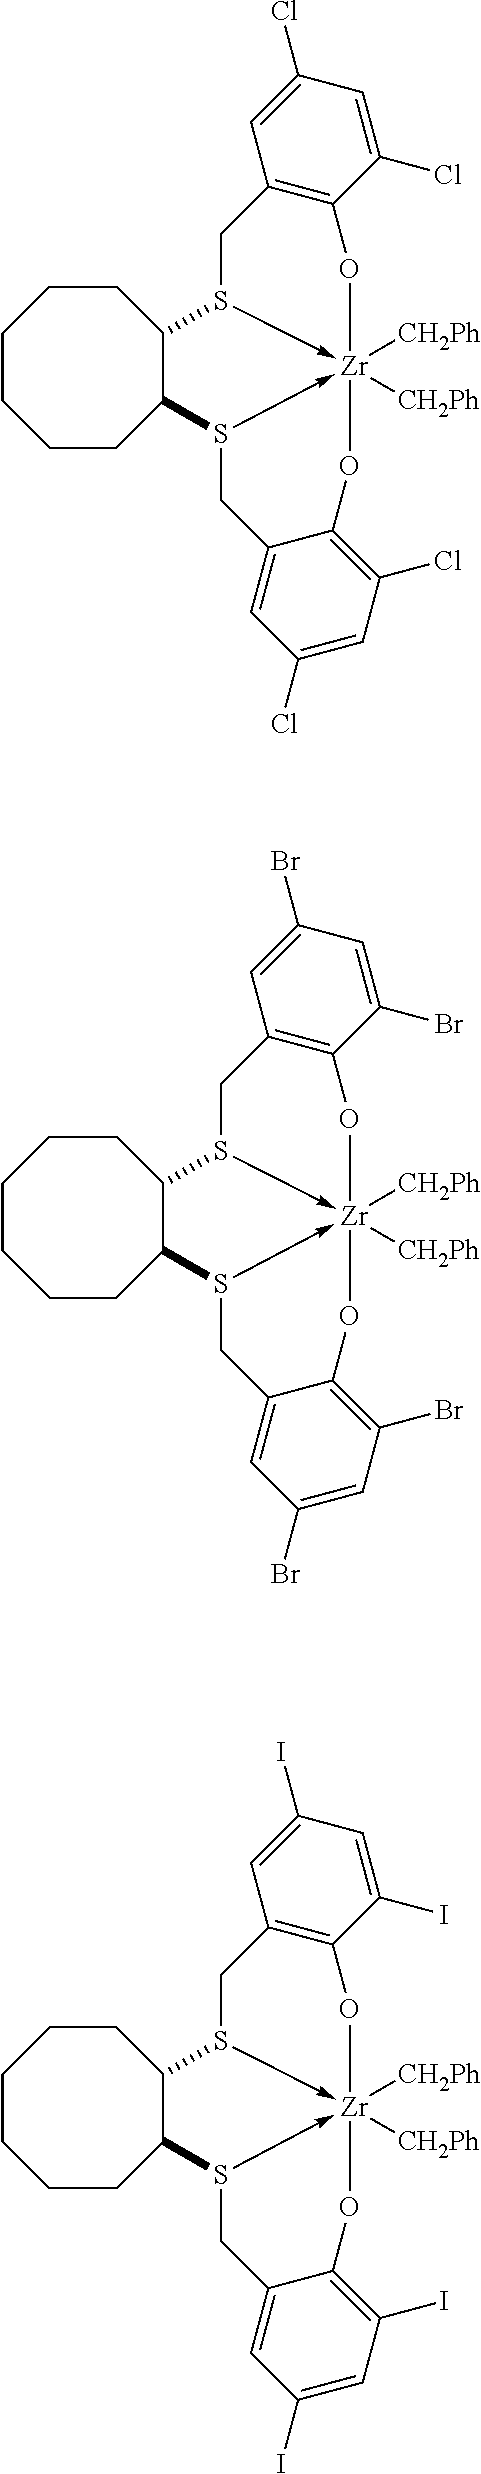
C12=C(C(Cl)=CC(Cl)=C1)O[Zr]13([CH2Ph])([CH2Ph])-S(C2)C2C(S->1CC1=CC(Cl)=CC(Cl)=C1O3)CCCCCC2.C12=C(C(Br)=CC(Br)=C1)O[Zr]13([CH2Ph])([CH2Ph])-S(C2)C2C(S->1CC1=CC(Br)=CC(Br)=C1O3)CCCCCC2.C12=C(C(I)=CC(I)=C1)O[Zr]13([CH2Ph])([CH2Ph])-S(C2)C2C(S->1CC1=CC(I)=CC(I)=C1O3)CCCCCC2
